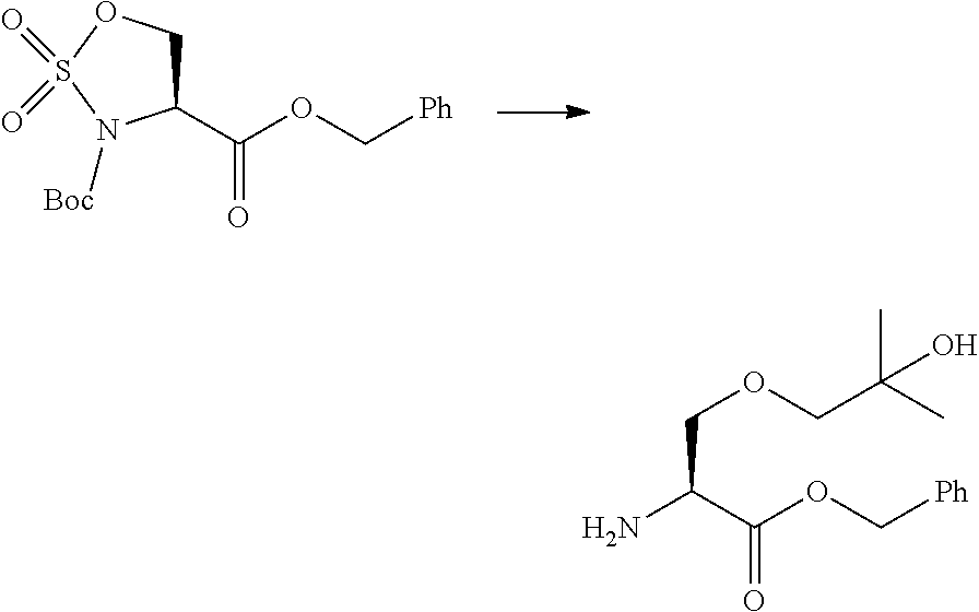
C(COCC(C)(C)O)(C(OC[Ph])=O)N.C1(C(OC[Ph])=O)COS(=O)(=O)N1[Boc]
